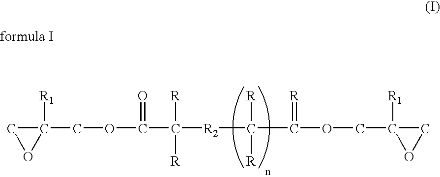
C1C(COC(C([R2]C(C(OCC2([R1])CO2)=[R])([R])[R])([R])[R])=O)([R1])O1
